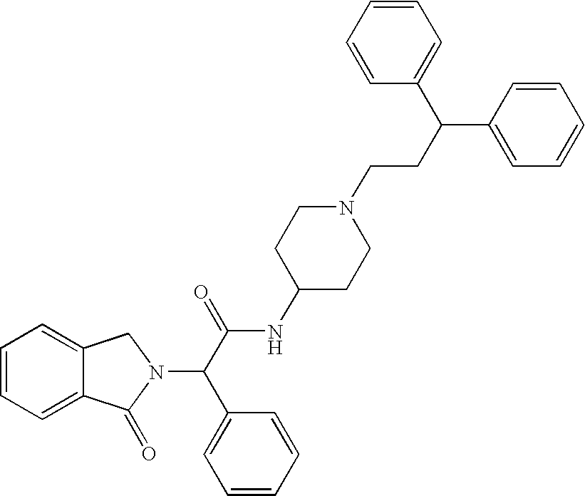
C1=CC=C2C(=C1)CN(C(C(=O)NC1CCN(CCC(C3=CC=CC=C3)C3=CC=CC=C3)CC1)C1=CC=CC=C1)C2=O
